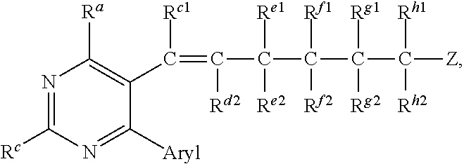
C1(C(=C(C(C(C([Rg1])([Rg2])C([Z])([Rh1])[Rh2])([Rf1])[Rf2])([Re1])[Re2])[Rd2])[Rc1])=C([Ra])N=C([Rc])N=C1[Aryl]
